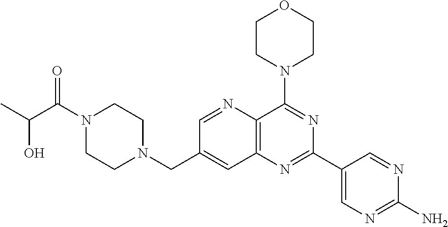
C12=C(N=C(C3=CN=C(N)N=C3)N=C1N1CCOCC1)C=C(CN1CCN(C(C(C)O)=O)CC1)C=N2
